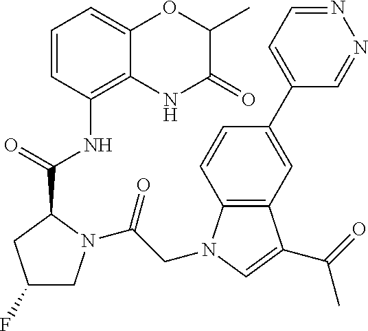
C1(F)CN(C(CN2C3=C(C=C(C4=CC=NN=C4)C=C3)C(C(=O)C)=C2)=O)C(C(=O)NC2=C3C(=CC=C2)OC(C)C(=O)N3)C1
